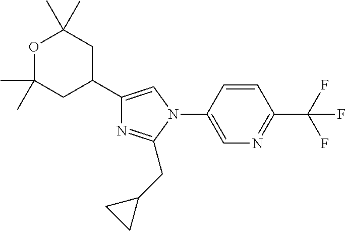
O1C(C)(C)CC(C2=CN(C3=CN=C(C(F)(F)F)C=C3)C(CC3CC3)=N2)CC1(C)C
